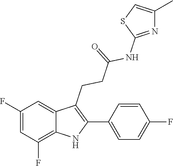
S1C=C(C)N=C1NC(CCC1=C(C2=CC=C(F)C=C2)NC2=C(F)C=C(F)C=C12)=O
